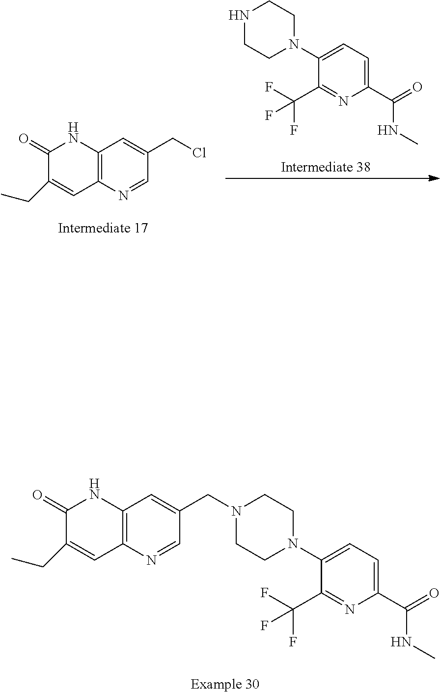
C12=C(N=CC(CCl)=C1)C=C(CC)C(=O)N2.C1=C(N2CCNCC2)C(C(F)(F)F)=NC(C(=O)NC)=C1.C1=C(N2CCN(CC3=CC4=C(N=C3)C=C(CC)C(=O)N4)CC2)C(C(F)(F)F)=NC(C(=O)NC)=C1
